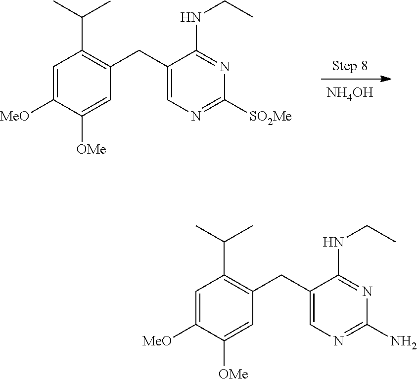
C1([MeO])=CC(C(C)C)=C(CC2=CN=C([SO2Me])N=C2NCC)C=C1[OMe].[NH4OH].C1([MeO])=CC(C(C)C)=C(CC2=CN=C(N)N=C2NCC)C=C1[OMe]
